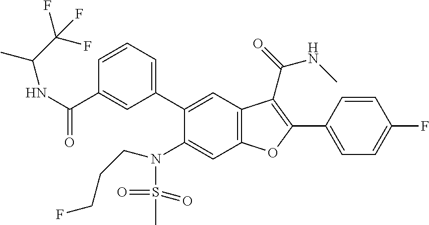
C1=CC(C2=C(C(=O)NC)C3=C(C=C(N(S(=O)(=O)C)CCCF)C(C4=CC=CC(C(NC(C)C(F)(F)F)=O)=C4)=C3)O2)=CC=C1F
